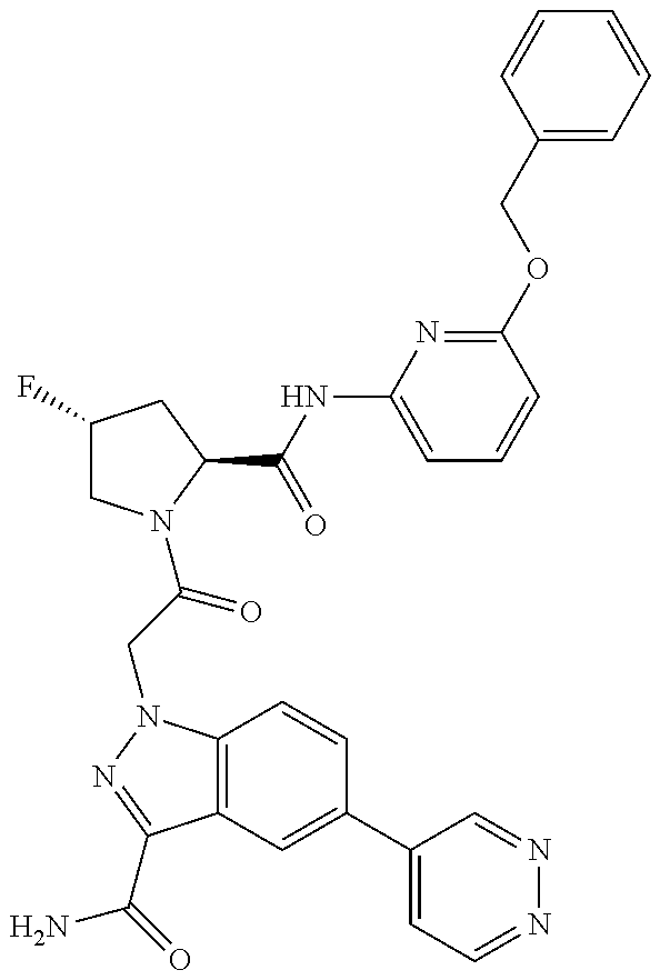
C1(F)CN(C(CN2C3=C(C(C(=O)N)=N2)C=C(C2=CC=NN=C2)C=C3)=O)C(C(NC2=CC=CC(OCC3=CC=CC=C3)=N2)=O)C1
